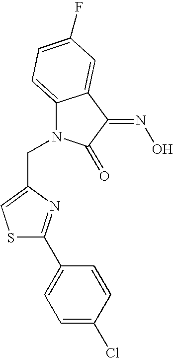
C(N1C2=CC=C(F)C=C2C(=NO)C1=O)C1=CSC(C2=CC=C(Cl)C=C2)=N1
